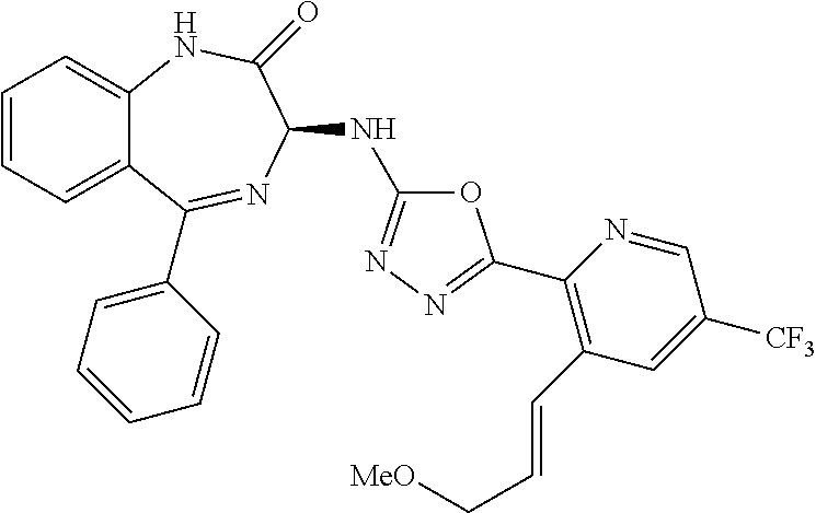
C1=CC=C2C(=C1)NC(=O)C(NC1=NN=C(C3=C(C=CC[MeO])C=C([CF3])C=N3)O1)N=C2C1=CC=CC=C1
